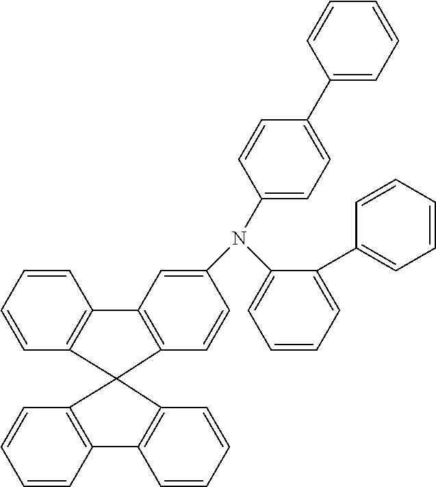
C1=CC=CC2=C1C1(C3=C2C=C(N(C2=CC=CC=C2C2=CC=CC=C2)C2=CC=C(C4=CC=CC=C4)C=C2)C=C3)C2=C(C=CC=C2)C2=C1C=CC=C2
